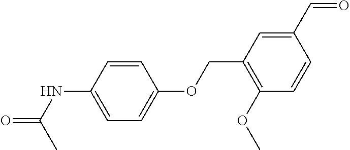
C1(NC(C)=O)=CC=C(OCC2=C(OC)C=CC(C=O)=C2)C=C1
